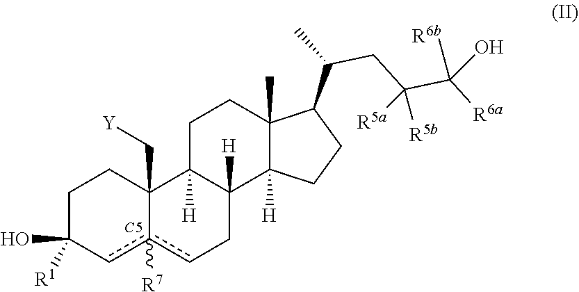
C1C(O)([R1])cc2([R7])cCC3([H])C([H])(C2(C[Y])C1)CCC1(C)C3([H])CCC1C(C)CC(C([R6a])([R6b])O)([R5b])[R5a].[C5]
